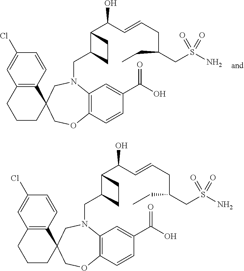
C12=C(C=CC(Cl)=C1)C1(CCC2)COC2=C(N(CC3C(C(C=CCC(CC)CS(N)(=O)=O)O)CC3)C1)C=C(C(=O)O)C=C2.C12=C(C=CC(Cl)=C1)C1(CCC2)COC2=C(N(CC3C(C(C=CCC(CC)CS(N)(=O)=O)O)CC3)C1)C=C(C(=O)O)C=C2
